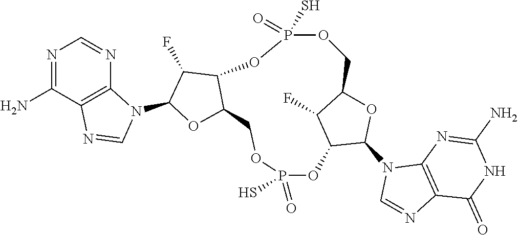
N1=C(N)C2=C(N=C1)N(C1OC3C(C1F)OP(S)(=O)OCC1OC(N4C=NC5=C4N=C(N)NC5=O)C(OP(=O)(S)OC3)C1F)C=N2
